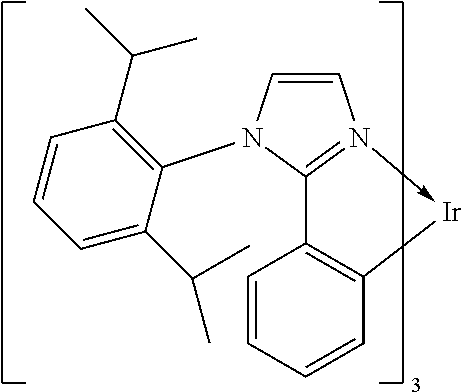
C1=CN2->[Ir]C3=C(C=2N1C1=C(C(C)C)C=CC=C1C(C)C)C=CC=C3
